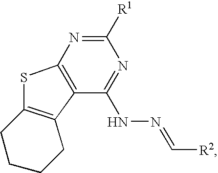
C1([R1])=NC2=C(C(NN=C[R2])=N1)C1=C(S2)CCCC1
